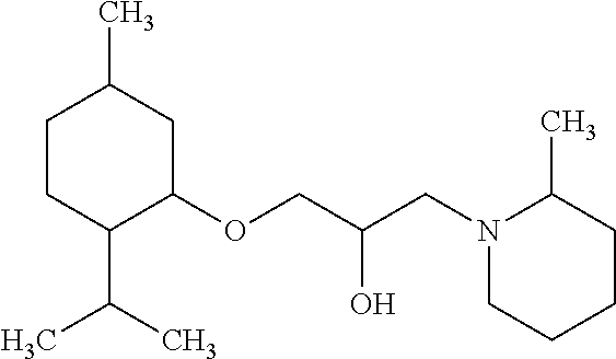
C1CC(C(C)C)C(OCC(O)CN2CCCCC2C)CC1C
